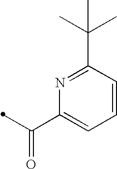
N1=C(C(C)(C)C)C=CC=C1C(=O)C
